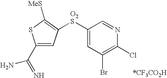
C1(C(=N)N)=CC([O2S]C2=CC(Br)=C(Cl)N=C2)=C([MeS])S1
